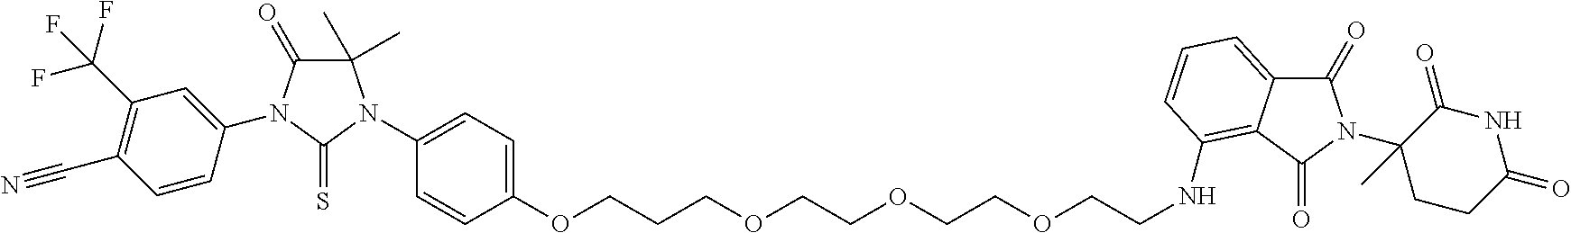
C1=C(OCCCOCCOCCOCCNC2=C3C(=CC=C2)C(=O)N(C2(C)CCC(=O)NC2=O)C3=O)C=CC(N2C(C)(C)C(=O)N(C3=CC(C(F)(F)F)=C(C#N)C=C3)C2=S)=C1
